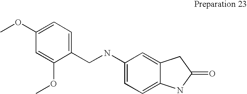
C1(NCC2=CC=C(OC)C=C2OC)=CC=C2C(=C1)CC(=O)N2
